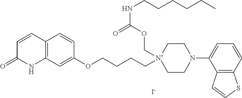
C12=C(C=C(OCCCC[N+]3(COC(NCCCCCC)=O)CCN(C4=CC=CC5=C4C=CS5)CC3)C=C1)NC(=O)C=C2.[I-]
